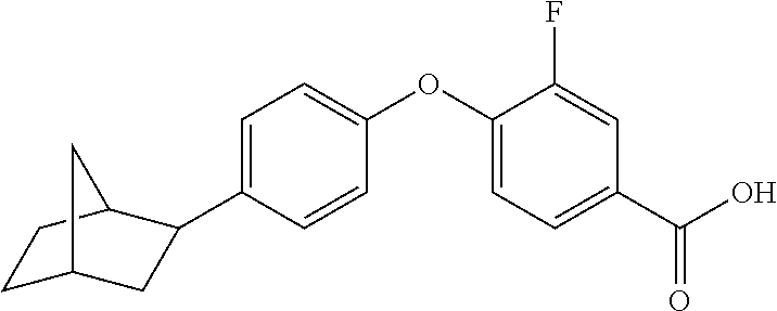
C1=C(C2CC3CCC2C3)C=CC(OC2=CC=C(C(O)=O)C=C2F)=C1
